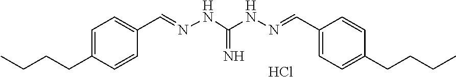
C1=C(CCCC)C=CC(C=NNC(NN=CC2=CC=C(CCCC)C=C2)=N)=C1.Cl
